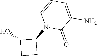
N1(C2C(O)CC2)C(=O)C(N)=CC=C1
